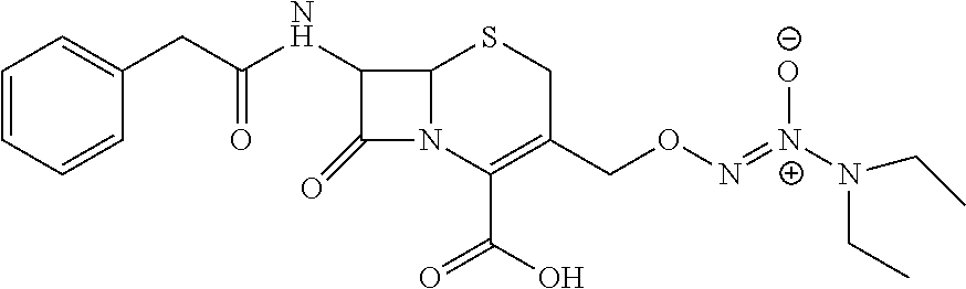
C(C(NC1C(=O)N2C1SCC(CON=[N+]([O-])N(CC)CC)=C2C(O)=O)=O)C1=CC=CC=C1
